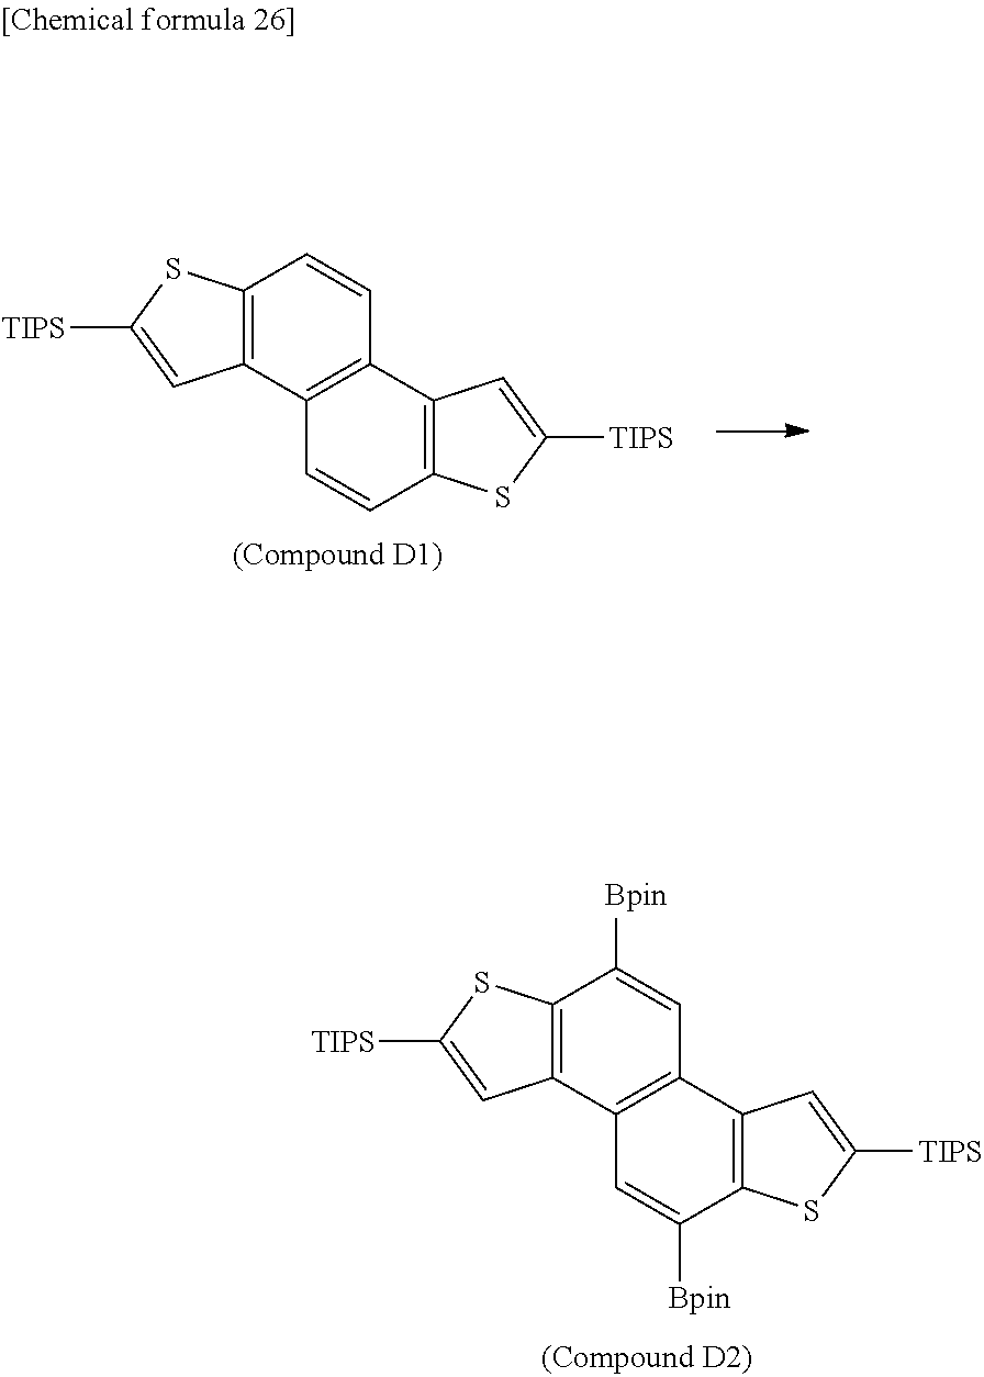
C12=C(C3=C(C=C1[Bpin])C1=C(C([Bpin])=C3)SC([TIPS])=C1)C=C([TIPS])S2.C12=C(C3=C(C=C1)C1=C(C=C3)SC([TIPS])=C1)C=C([TIPS])S2
